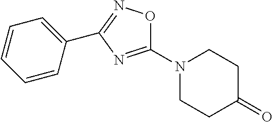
C1(N2CCC(=O)CC2)=NC(C2=CC=CC=C2)=NO1
